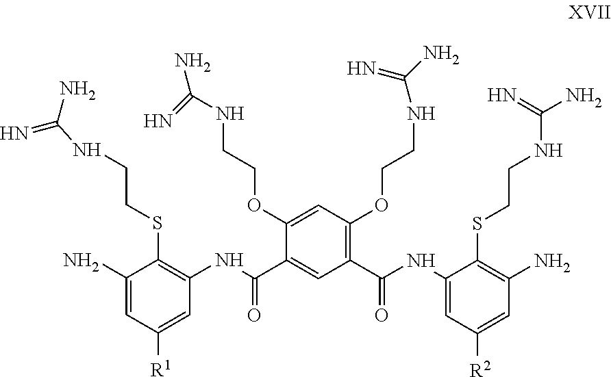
C1(N)=CC([R1])=CC(NC(C2=CC(C(=O)NC3=CC([R2])=CC(N)=C3SCCNC(N)=N)=C(OCCNC(N)=N)C=C2OCCNC(N)=N)=O)=C1SCCNC(=N)N
